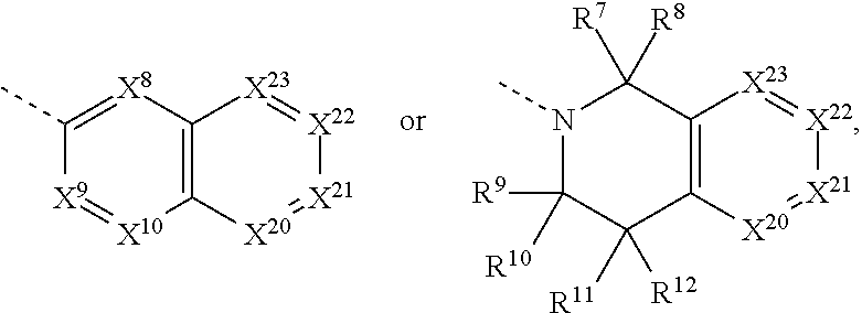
[X9]1=[X10]C2=C([X8]=C1C)[X23]=[X22][X21]=[X20]2.N1(C)C([R9])([R10])C([R12])([R11])C2=C(C1([R8])[R7])[X23]=[X22][X21]=[X20]2
